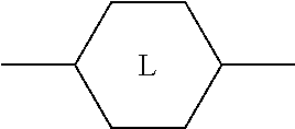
CC1CCC(C)CC1.[L]
